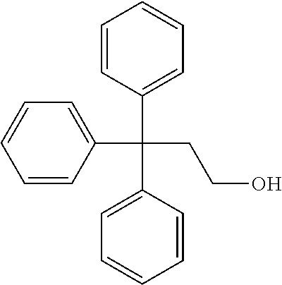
C1=CC(C(C2=CC=CC=C2)(C2=CC=CC=C2)CCO)=CC=C1
